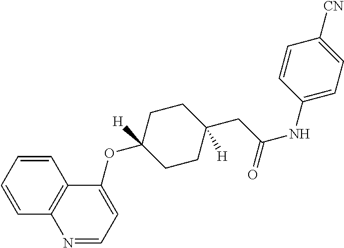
O(C1([H])CCC(CC(NC2=CC=C([CN])C=C2)=O)([H])CC1)C1=CC=NC2=C1C=CC=C2
